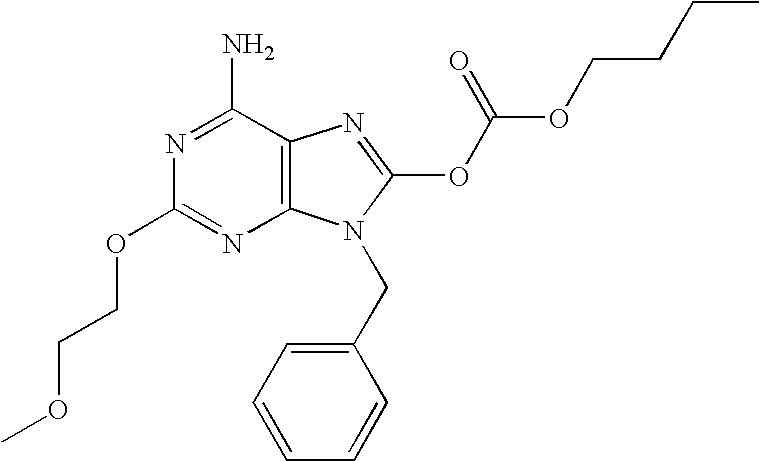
NC1=NC(OCCOC)=NC2=C1N=C(OC(OCCCC)=O)N2CC1=CC=CC=C1
